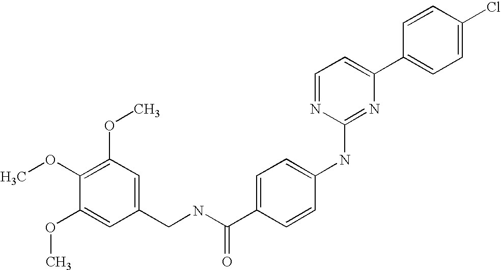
C1=CC(C2=CC=NC(NC3=CC=C(C(NCC4=CC(OC)=C(OC)C(OC)=C4)=O)C=C3)=N2)=CC=C1Cl
